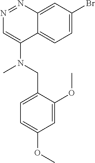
O(C)C1=CC=C(CN(C2=CN=NC3=CC(Br)=CC=C23)C)C(OC)=C1
